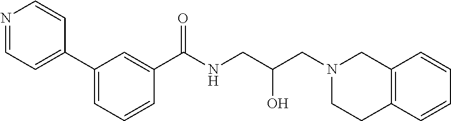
C1(C(NCC(CN2CC3=C(CC2)C=CC=C3)O)=O)=CC(C2=CC=NC=C2)=CC=C1
